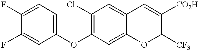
C1(OC2=C(Cl)C=C3C(=C2)OC([CF3])C([CO2H])=C3)=CC=C(F)C(F)=C1
